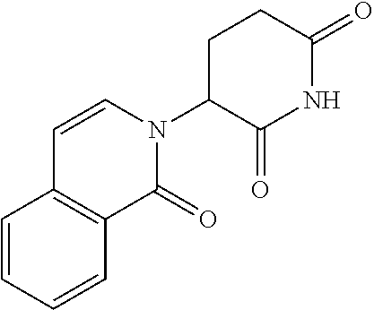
C1(=O)NC(=O)C(N2C(=O)C3=C(C=C2)C=CC=C3)CC1
